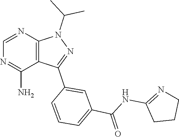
N1(C(C)C)N=C(C2=CC(C(=O)NC3=NCCC3)=CC=C2)C2=C1N=CN=C2N
